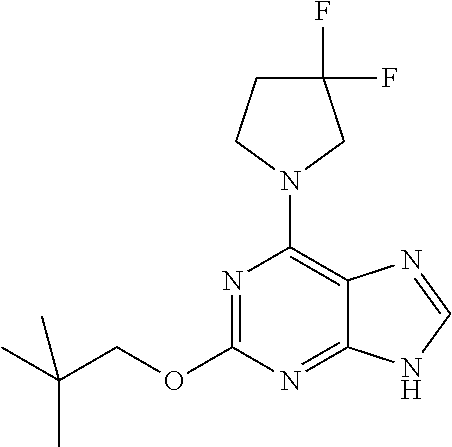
N1=C(OCC(C)(C)C)N=C2C(=C1N1CC(F)(F)CC1)N=CN2
